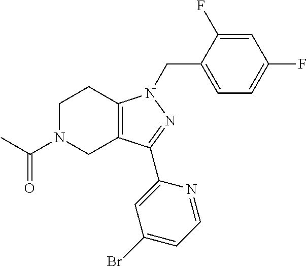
C1N(C(C)=O)CC2=C(C1)N(CC1=CC=C(F)C=C1F)N=C2C1=CC(Br)=CC=N1
